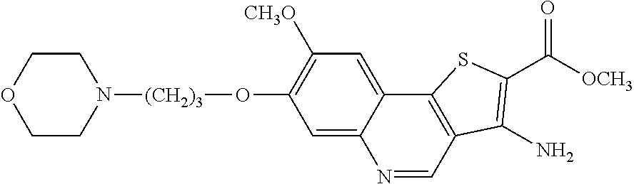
C1=C2C(=CC([CH3O])=C1O[(CH2)3]N1CCOCC1)C1=C(C=N2)C(N)=C(C(=O)[OCH3])S1
